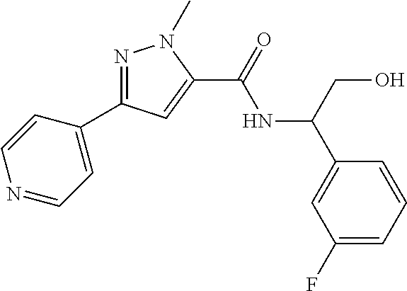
N1=C(C2=CC=NC=C2)C=C(C(=O)NC(C2=CC(F)=CC=C2)CO)N1C
